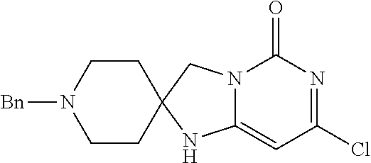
C1(=O)N2C(=CC(Cl)=N1)NC1(C2)CCN([Bn])CC1
